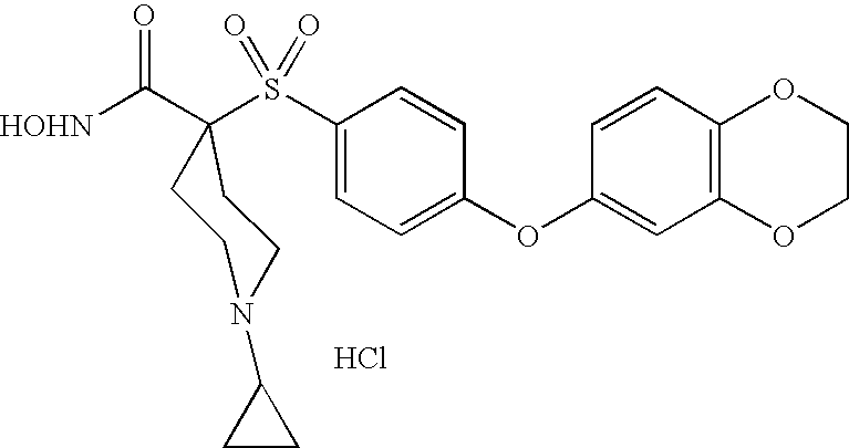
Cl.[HOHN]C(=O)C1(S(C2=CC=C(OC3=CC4=C(C=C3)OCCO4)C=C2)(=O)=O)CCN(C2CC2)CC1
